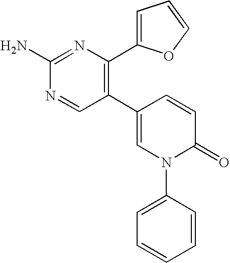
C1(N)=NC(C2=CC=CO2)=C(C2=CN(C3=CC=CC=C3)C(=O)C=C2)C=N1
